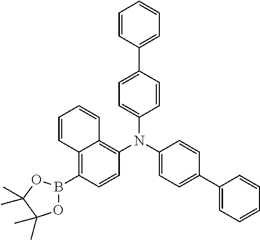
C1(N(C2=CC=C(C3=CC=CC=C3)C=C2)C2=C3C(=C(B4OC(C)(C)C(C)(C)O4)C=C2)C=CC=C3)=CC=C(C2=CC=CC=C2)C=C1
